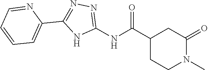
C1(C(NC2=NN=C(C3=CC=CC=N3)N2)=O)CCN(C)C(=O)C1
